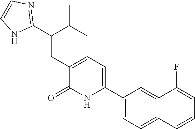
C1(C2=CC=C(CC(C3=NC=CN3)C(C)C)C(=O)N2)=CC=C2C(=C1)C(F)=CC=C2
